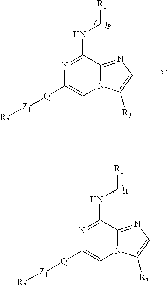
N12C(=NC=C1[R3])C(NC[R1])=NC([Q][Z1][R2])=C2.N12C(=NC=C1[R3])C(NC[R1])=NC([Q][Z1][R2])=C2
